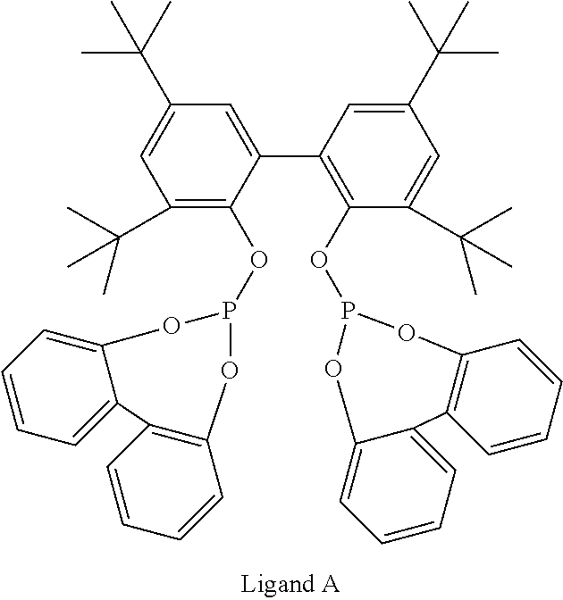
C1=C(C(C)(C)C)C=C(C2=C(OP3OC4=C(C5=CC=CC=C5O3)C=CC=C4)C(C(C)(C)C)=CC(C(C)(C)C)=C2)C(OP2OC3=CC=CC=C3C3=C(O2)C=CC=C3)=C1C(C)(C)C
